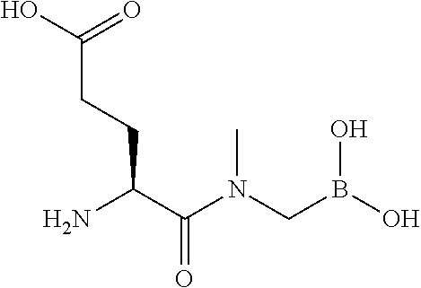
NC(C(N(CB(O)O)C)=O)CCC(O)=O
